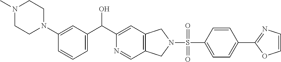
C1=C(N2CCN(C)CC2)C=CC=C1C(C1=CC2=C(C=N1)CN(S(=O)(C1=CC=C(C3=NC=CO3)C=C1)=O)C2)O
